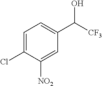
C1=C(Cl)C([NO2])=CC(C([CF3])O)=C1
